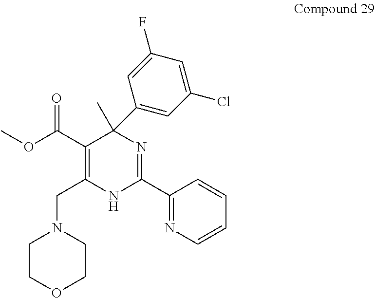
CC1(C2=CC(Cl)=CC(F)=C2)C(C(OC)=O)=C(CN2CCOCC2)NC(C2=NC=CC=C2)=N1
